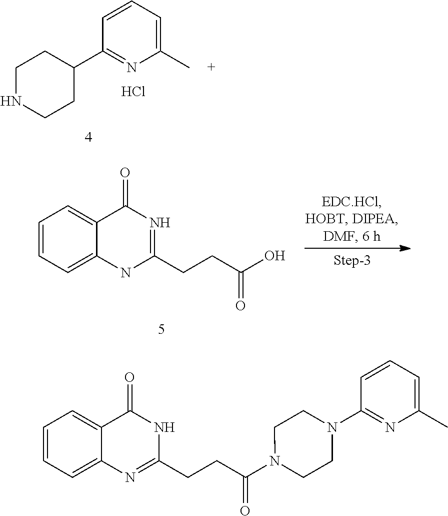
C1=CC=C2C(=C1)C(=O)N=C(CCC(O)=O)N2.N1CCC(C2=NC(C)=CC=C2)CC1.Cl.C1=CC=C2C(=C1)C(=O)NC(CCC(N1CCN(C3=NC(C)=CC=C3)CC1)=O)=N2
